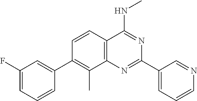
C1(C2=CC(F)=CC=C2)=C(C)C2=C(C=C1)C(NC)=NC(C1=CC=CN=C1)=N2
